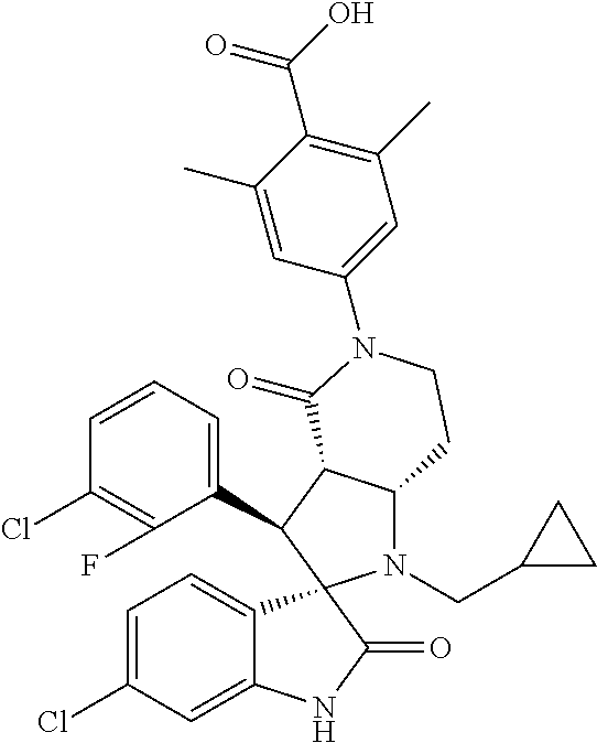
C1(C2C3C(N(CC4CC4)C24C2=CC=C(Cl)C=C2NC4=O)CCN(C2=CC(C)=C(C(O)=O)C(C)=C2)C3=O)=CC=CC(Cl)=C1F
